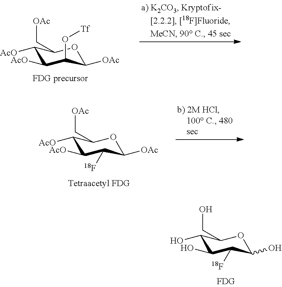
C1([AcO])C([AcO])C(O[Tf])C([OAc])OC1C[OAc].C1([AcO])C([AcO])C([18F])C([OAc])OC1C[OAc].C1(O)C(O)C([18F])C(O)OC1CO
